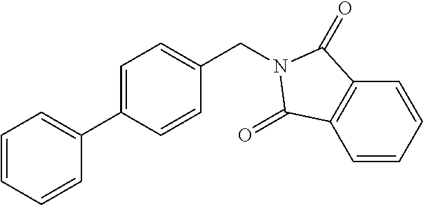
C1=CC=CC(C2=CC=C(CN3C(=O)C4=C(C=CC=C4)C3=O)C=C2)=C1
